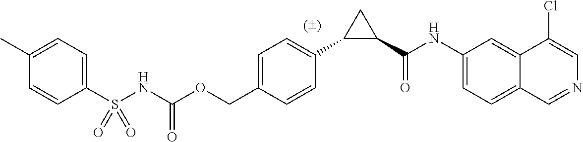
C1=C(COC(NS(C2=CC=C(C)C=C2)(=O)=O)=O)C=CC(C2C(C(NC3=CC=C4C(=C3)C(Cl)=CN=C4)=O)C2)=C1
